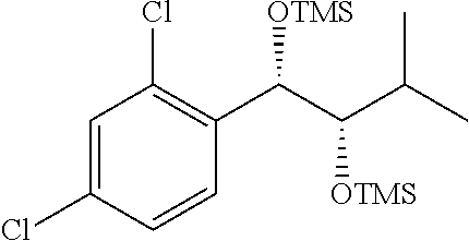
C1=C(Cl)C=CC(C(C(C(C)C)[OTMS])[OTMS])=C1Cl
